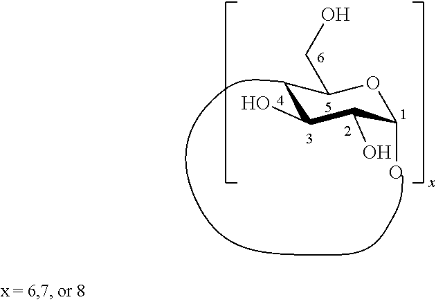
C1C(O)C(O)C(O)OC1CO
